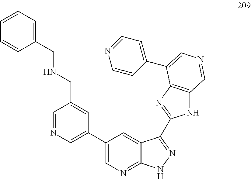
C1(CNCC2=CC=CC=C2)=CC(C2=CN=C3C(=C2)C(C2=NC4=C(N2)C=NC=C4C2=CC=NC=C2)=NN3)=CN=C1
